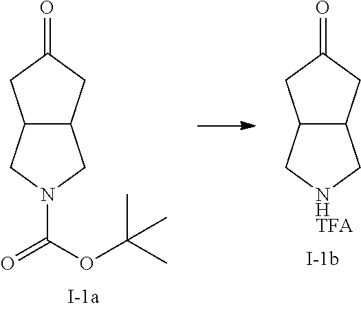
C12C(CC(=O)C1)CN(C(OC(C)(C)C)=O)C2.C12C(CC(=O)C1)C[NHTFA]C2
